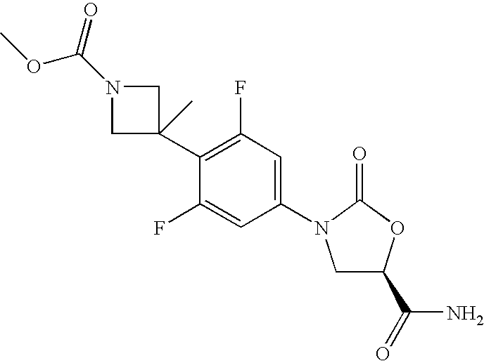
C1(C2=C(F)C=C(N3CC(C(N)=O)OC3=O)C=C2F)(C)CN(C(=O)OC)C1
